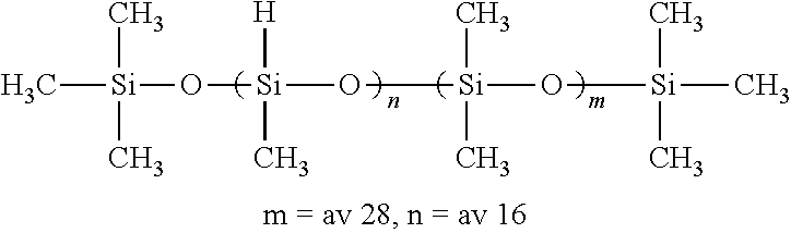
[H][Si](C)(O[Si](C)(C)C)O[Si](O[Si](C)(C)C)(C)C
